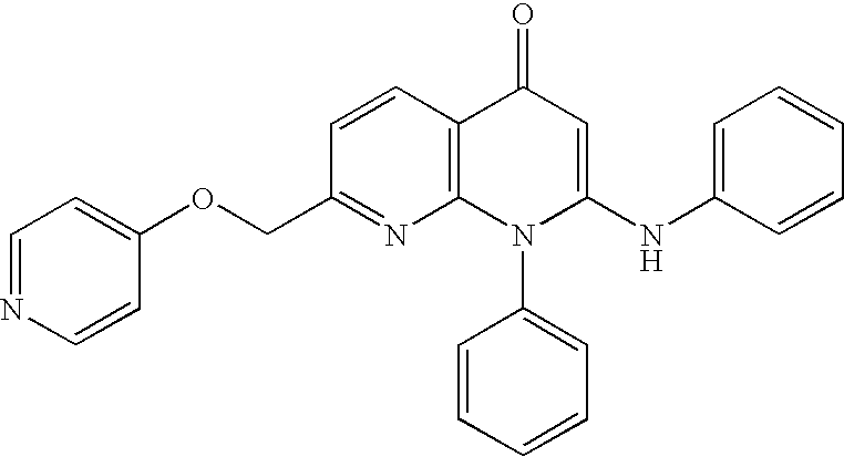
C1(COC2=CC=NC=C2)=NC2=C(C=C1)C(=O)C=C(NC1=CC=CC=C1)N2C1=CC=CC=C1
